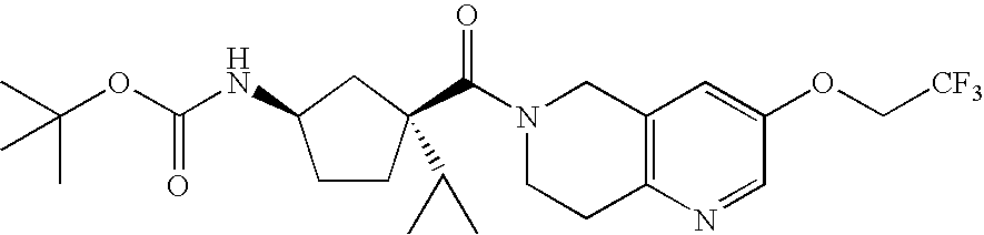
C(OC(NC1CCC(C(N2CCC3=C(C2)C=C(OC[CF3])C=N3)=O)(C(C)C)C1)=O)(C)(C)C
